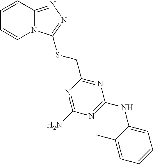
C1=CC2=NN=C(SCC3=NC(NC4=CC=CC=C4C)=NC(N)=N3)N2C=C1
